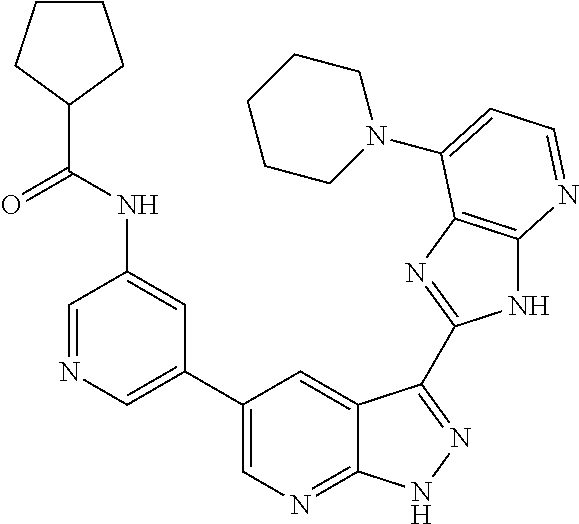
C1=NC=C(C2=CN=C3C(=C2)C(C2=NC4=C(N2)N=CC=C4N2CCCCC2)=NN3)C=C1NC(C1CCCC1)=O
